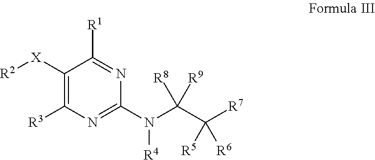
C1([X][R2])=C([R3])N=C(N(C(C([R7])([R5])[R6])([R8])[R9])[R4])N=C1[R1]
